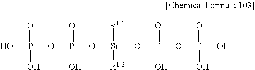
[Si](OP(OP(O)(=O)O)(=O)O)([R1-1])([R1-2])OP(OP(O)(=O)O)(=O)O
